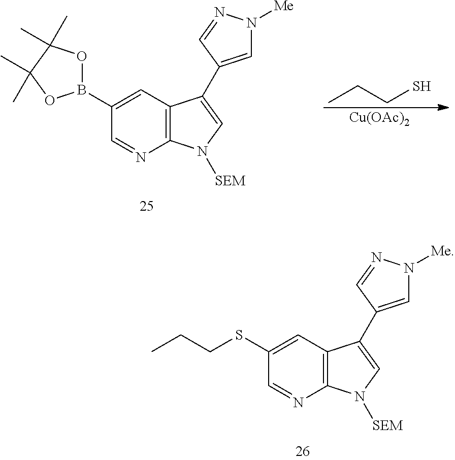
C12=C(C=C(B3OC(C)(C)C(C)(C)O3)C=N1)C(C1=CN([Me])N=C1)=CN2[SEM].CCCS.[Cu(OAc)2].C12=C(C=C(SCCC)C=N1)C(C1=CN([Me])N=C1)=CN2[SEM]
